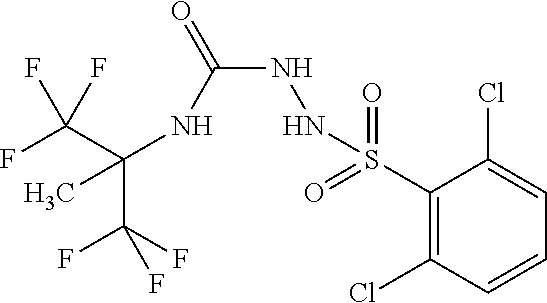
C(C(F)(F)F)(NC(NNS(C1=C(Cl)C=CC=C1Cl)(=O)=O)=O)(C)C(F)(F)F
